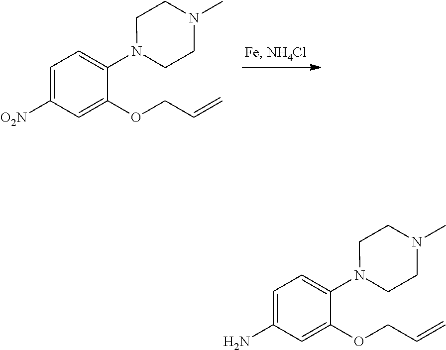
C1=C([O2N])C=C(OCC=C)C(N2CCN(C)CC2)=C1.C1=C(N)C=C(OCC=C)C(N2CCN(C)CC2)=C1
